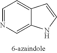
C1=NC=C2C(=C1)C=CN2
